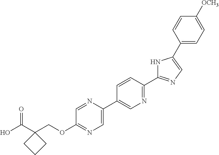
OC(C1(COC2=NC=C(C3=CN=C(C4=NC=C(C5=CC=C([OCH3])C=C5)N4)C=C3)N=C2)CCC1)=O
